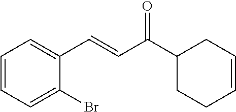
C1=CC=C(Br)C(C=CC(C2CC=CCC2)=O)=C1
